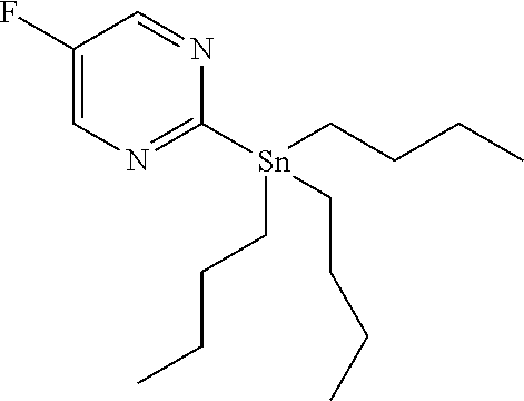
C1(F)=CN=C([Sn](CCCC)(CCCC)CCCC)N=C1
